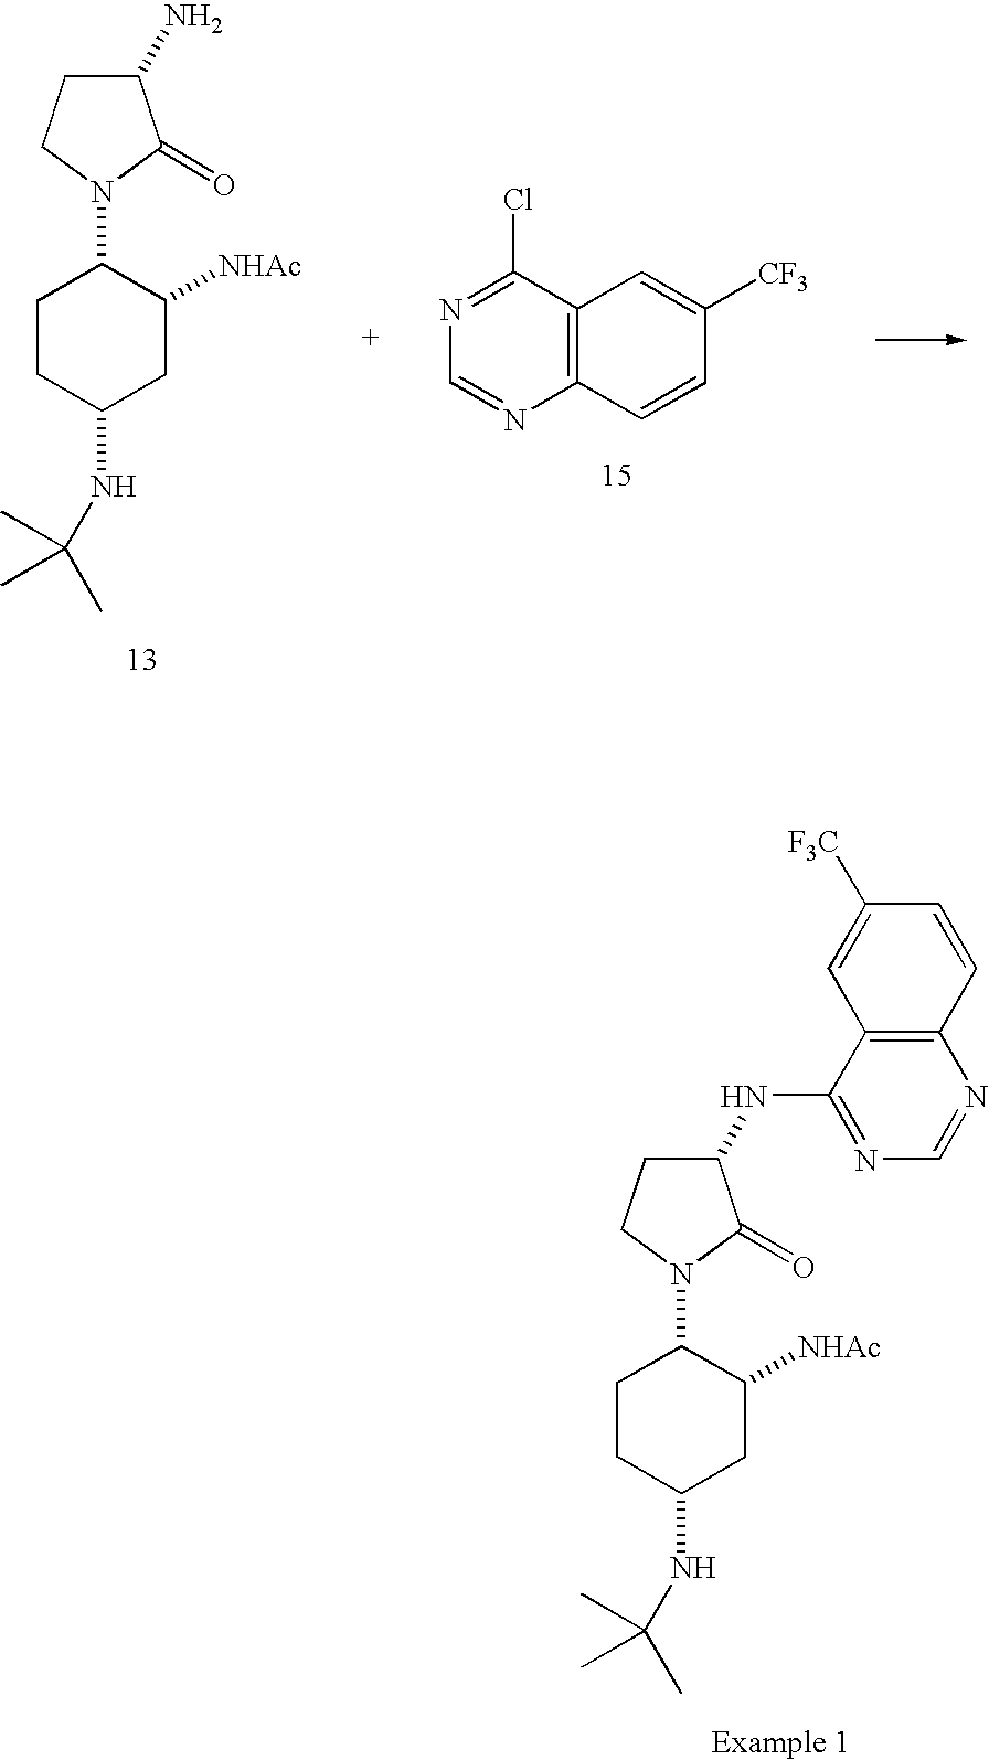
C1CC(NC(C)(C)C)CC([NHAc])C1N1C(=O)C(NC2=NC=NC3=C2C=C([F3C])C=C3)CC1.C1CC(NC(C)(C)C)CC([NHAc])C1N1C(=O)C(N)CC1.C1=NC2=C(C(Cl)=N1)C=C([CF3])C=C2
